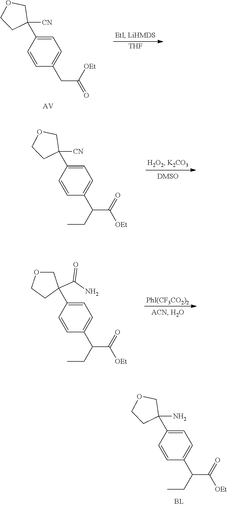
C1=C(C2([CN])COCC2)C=CC(CC(=O)[OEt])=C1.[AV].[THF].C1=C(C2([CN])COCC2)C=CC(C(C([OEt])=O)CC)=C1.[PhI(CF3CO2)2].C1=C(C2(C(N)=O)COCC2)C=CC(C(C([OEt])=O)CC)=C1.C1=C(C2(N)COCC2)C=CC(C(C([OEt])=O)CC)=C1
